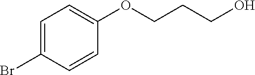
C1=C(Br)C=CC(OCCCO)=C1
